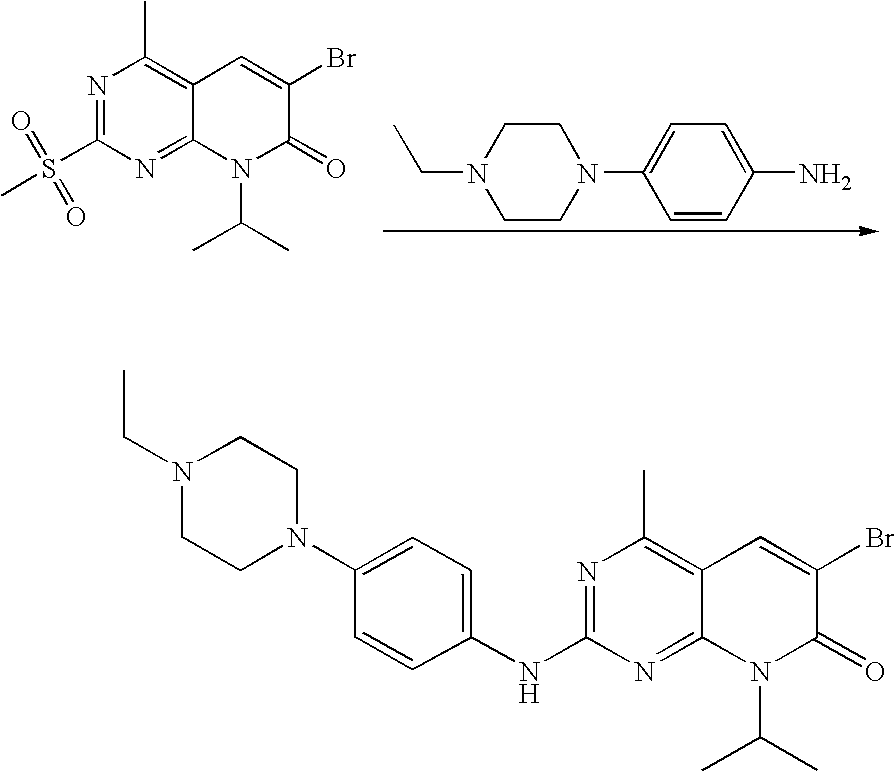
N1=C(S(C)(=O)=O)N=C2C(=C1C)C=C(Br)C(=O)N2C(C)C.C1CN(CC)CCN1C1=CC=C(N)C=C1.N1=C(NC2=CC=C(N3CCN(CC)CC3)C=C2)N=C2C(=C1C)C=C(Br)C(=O)N2C(C)C
